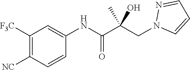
C1([F3C])=C([NC])C=CC(NC(=O)C(CN2C=CC=N2)(C)O)=C1
